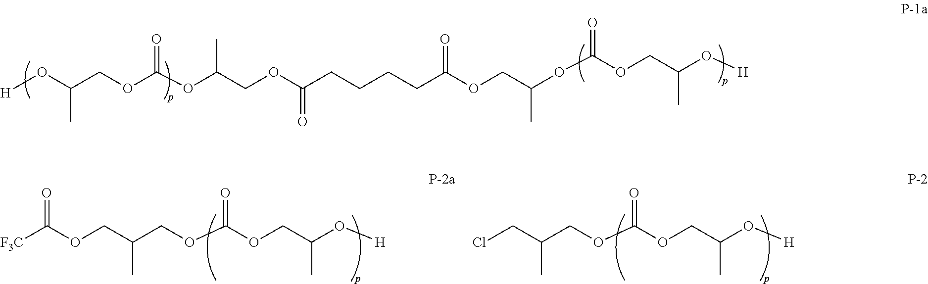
[H]OC(COC(OC(COC(CCCCC(OCC(OC(OCC(O[H])C)=O)C)=O)=O)C)=O)C.[F3C]C(OCC(COC(OCC(O[H])C)=O)C)=O.ClCC(COC(OCC(O[H])C)=O)C
